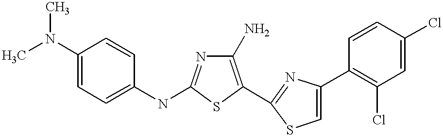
C1(N)=C(C2=NC(C3=C(Cl)C=C(Cl)C=C3)=CS2)SC(NC2=CC=C(N(C)C)C=C2)=N1
